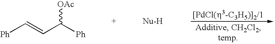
[Ph]C=CC([Ph])[OAc]
